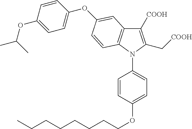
C1([COOH])=C(C[COOH])N(C2=CC=C(OCCCCCCCC)C=C2)C2=C1C=C(OC1=CC=C(OC(C)C)C=C1)C=C2
